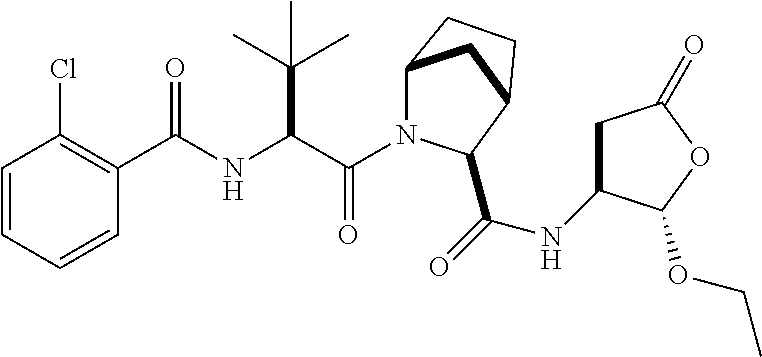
C(=O)(C(C(C)(C)C)NC(=O)C1=C(Cl)C=CC=C1)N1C2CC(CC2)C1C(NC1CC(=O)OC1OCC)=O
